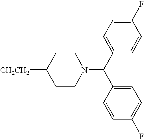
[CH2CH2]C1CCN(C(C2=CC=C(F)C=C2)C2=CC=C(F)C=C2)CC1
